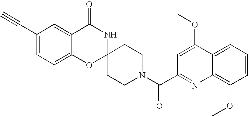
C1(C#C)=CC=C2C(=C1)C(=O)NC1(O2)CCN(C(=O)C2=NC3=C(OC)C=CC=C3C(OC)=C2)CC1
